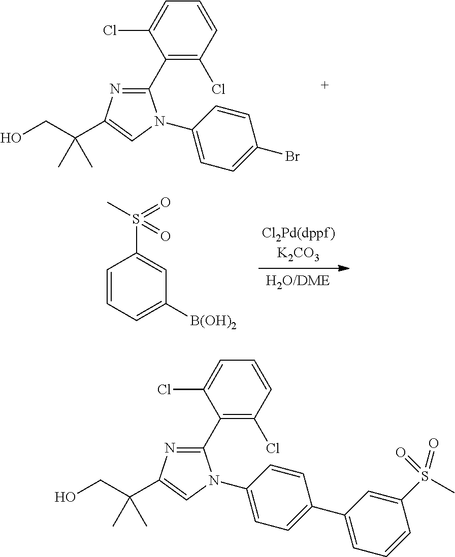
C1(C2=C(Cl)C=CC=C2Cl)=NC(C(CO)(C)C)=CN1C1=CC=C(Br)C=C1.C1=CC=C([B(OH)2])C=C1S(C)(=O)=O.C1(C2=C(Cl)C=CC=C2Cl)=NC(C(CO)(C)C)=CN1C1=CC=C(C2=CC=CC(S(=O)(C)=O)=C2)C=C1
